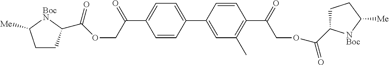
C1=CC(C2=CC=C(C(=O)COC(=O)C3CCC([Me])[BocN]3)C=C2)=CC(C)=C1C(COC(C1CCC([Me])[NBoc]1)=O)=O
